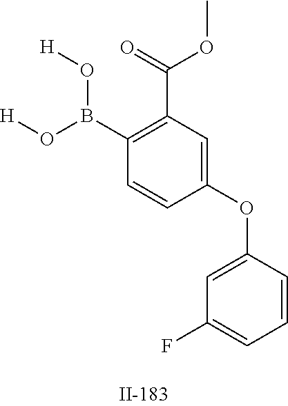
[H]OB(O[H])C1=C(C(OC)=O)C=C(OC2=CC(F)=CC=C2)C=C1
